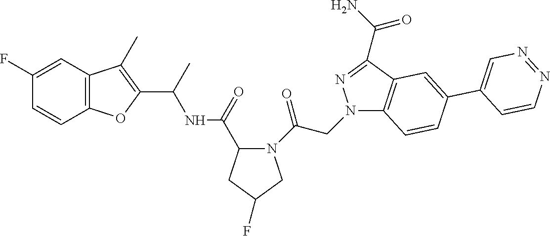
C12=C(C(C(N)=O)=NN1CC(N1C(C(=O)NC(C3=C(C)C4=C(O3)C=CC(F)=C4)C)CC(F)C1)=O)C=C(C1=CN=NC=C1)C=C2
